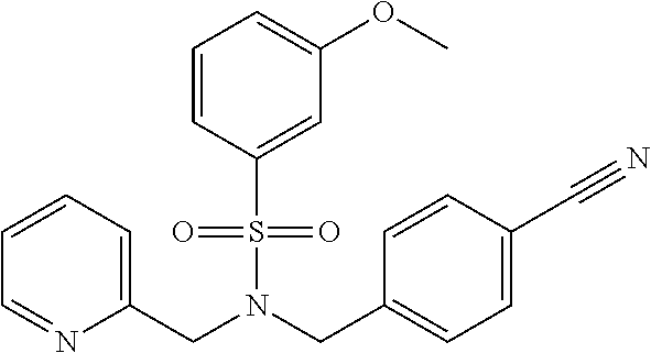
C(N(CC1=CC=C(C#N)C=C1)S(=O)(=O)C1=CC(OC)=CC=C1)C1=CC=CC=N1
